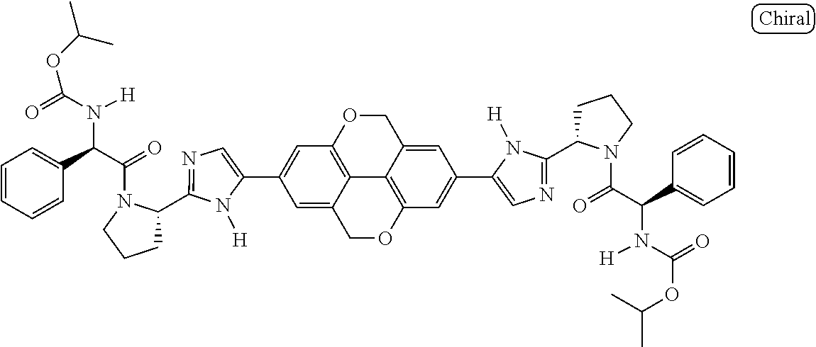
C1(C2=CC3=C4C(=C2)COC2=C4C(=CC(C4=CN=C(C5CCCN5C(=O)C(C5=CC=CC=C5)N([H])C(=O)OC(C)C)N4[H])=C2)CO3)=CN=C(C2CCCN2C(=O)C(C2=CC=CC=C2)N([H])C(=O)OC(C)C)N1[H]
